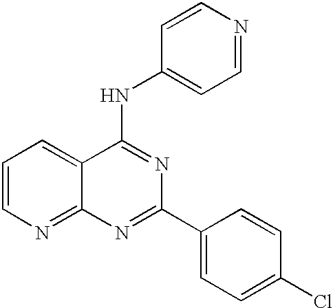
C1=CN=C2C(=C1)C(NC1=CC=NC=C1)=NC(C1=CC=C(Cl)C=C1)=N2
